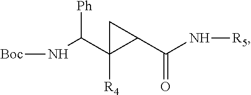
N(C(C1([R4])C(C(N[R5])=O)C1)[Ph])[Boc]
